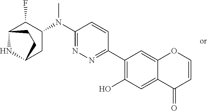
C1(C2=NN=C(N(C3C(F)C4NC(C3)CC4)C)C=C2)=C(O)C=C2C(=C1)OC=CC2=O
